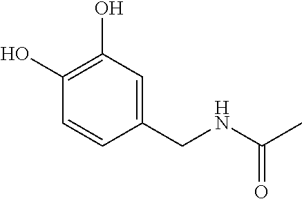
C1(O)=C(O)C=CC(CNC(C)=O)=C1
